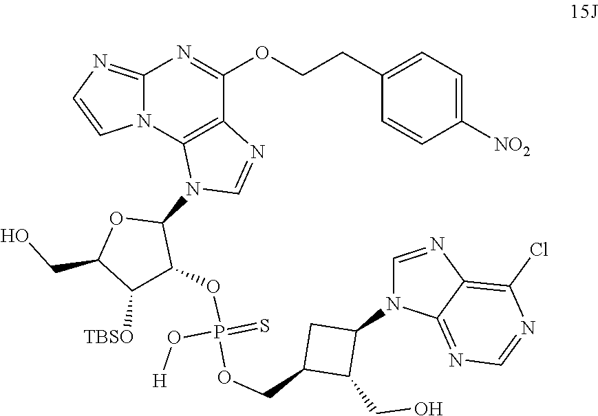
C12=NC=CN1C1=C(C(OCCC3=CC=C([NO2])C=C3)=N2)N=CN1C1OC(CO)C([TBSO])C1OP(OCC1CC(N2C=NC3=C(Cl)N=CN=C23)C1CO)(=S)O[H]
